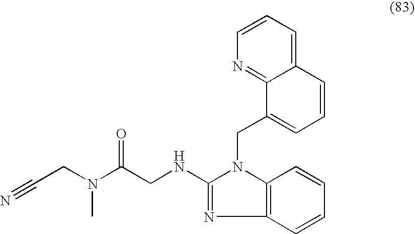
C12=CC=CN=C1C(CN1C(NCC(N(CC#N)C)=O)=NC3=C1C=CC=C3)=CC=C2
